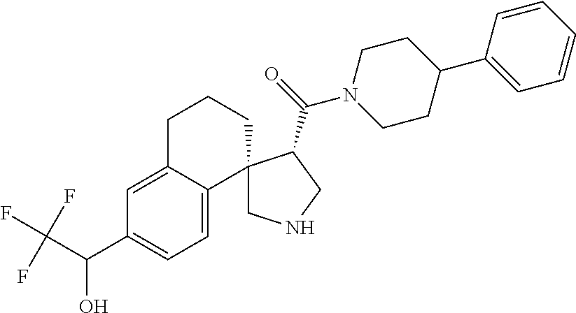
C1CC(C2=CC=CC=C2)CCN1C(=O)C1CNCC12C1=CC=C(C(C(F)(F)F)O)C=C1CCC2
